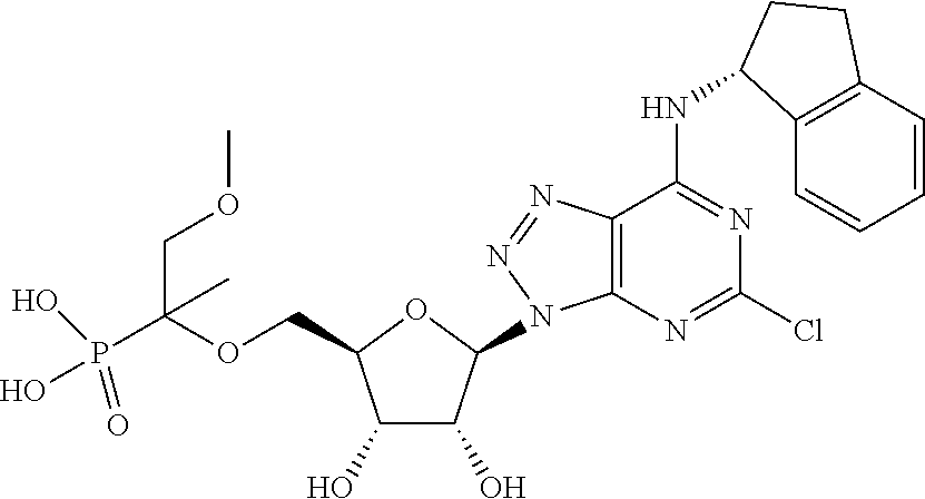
C(OCC1C(O)C(O)C(N2C3=C(N=N2)C(NC2C4=C(C=CC=C4)CC2)=NC(Cl)=N3)O1)(P(O)(=O)O)(COC)C
